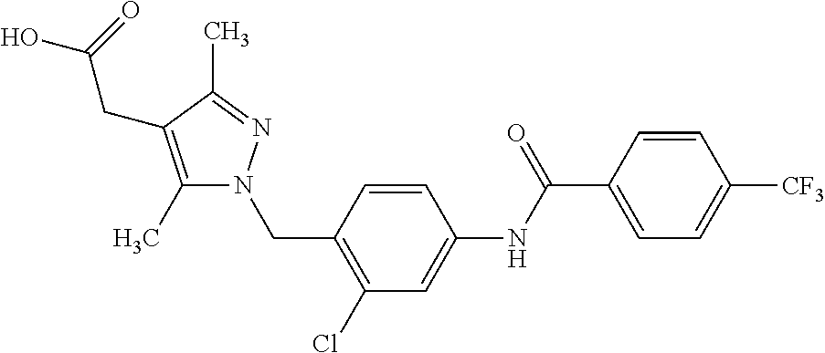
C1=C(C(NC2=CC(Cl)=C(CN3C(C)=C(CC(=O)O)C(C)=N3)C=C2)=O)C=CC([CF3])=C1
